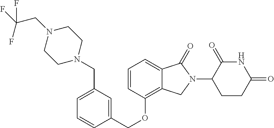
C(OC1=C2C(=CC=C1)C(=O)N(C1C(=O)NC(=O)CC1)C2)C1=CC(CN2CCN(CC(F)(F)F)CC2)=CC=C1
